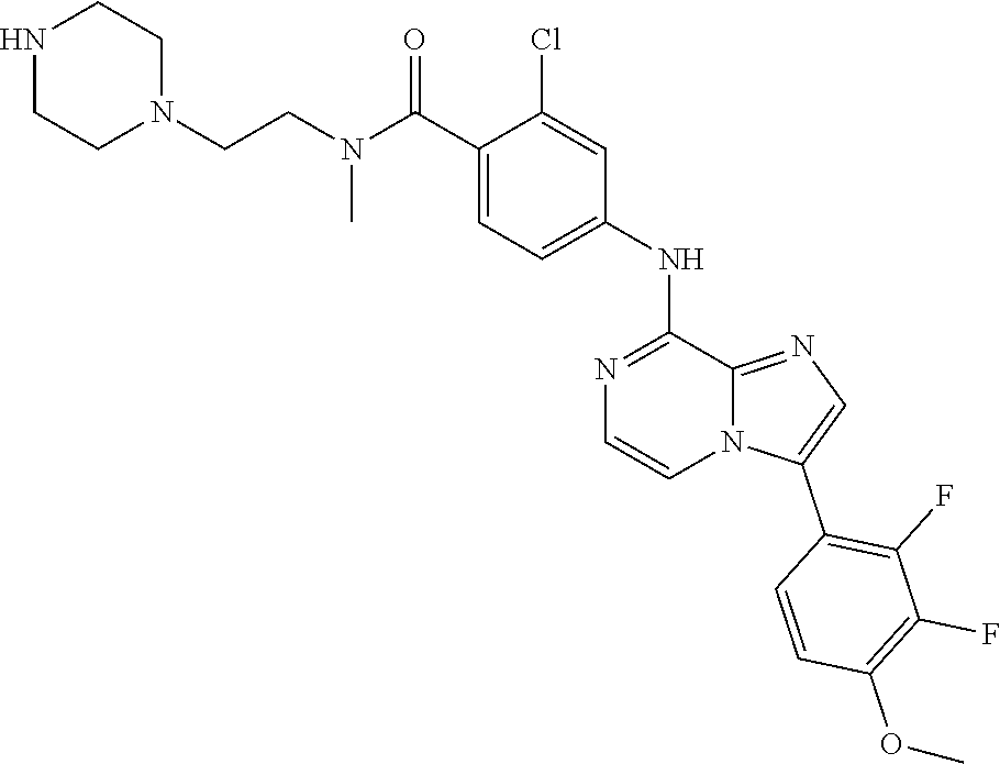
C1=C(NC2=NC=CN3C2=NC=C3C2=C(F)C(F)=C(OC)C=C2)C=C(Cl)C(C(N(CCN2CCNCC2)C)=O)=C1
